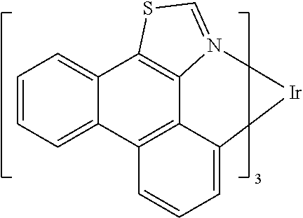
C12=CC=CC=C1C1=C3C(=CC=C1)[Ir]N1=CSC2=C31
